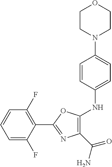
C1(C2=NC(C(=O)N)=C(NC3=CC=C(N4CCOCC4)C=C3)O2)=C(F)C=CC=C1F
